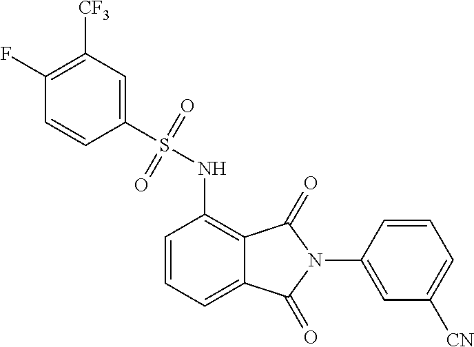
C1=CC=C2C(=C1NS(C1=CC([CF3])=C(F)C=C1)(=O)=O)C(=O)N(C1=CC([CN])=CC=C1)C2=O
